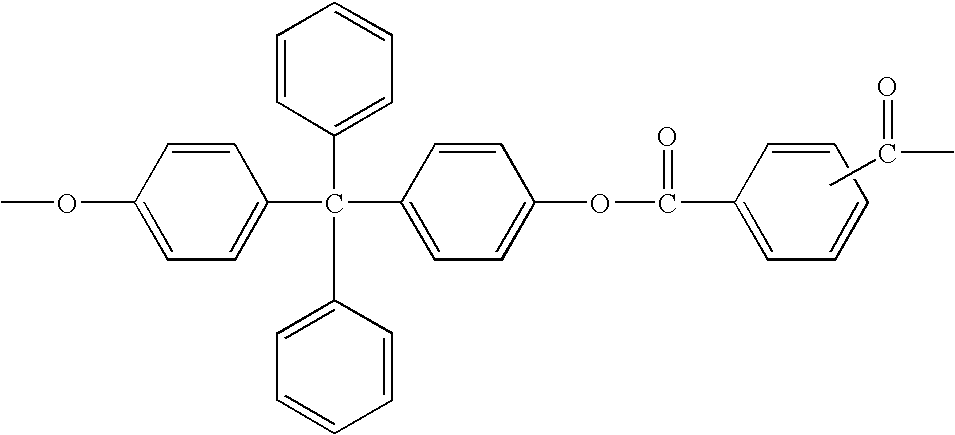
COC1=CC=C(C(C2=CC=C(OC(=O)C3=CC=CC=C3)C=C2)(C2=CC=CC=C2)C2=CC=CC=C2)C=C1.CC(=O)C
